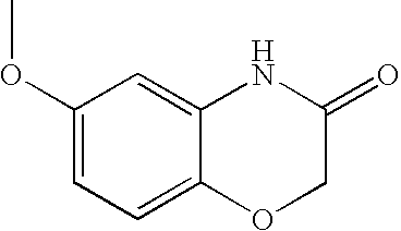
C1(OC)=CC=C2C(=C1)NC(=O)CO2
